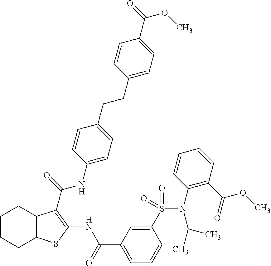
C1CCC2=C(C1)C(C(=O)NC1=CC=C(CCC3=CC=C(C(=O)OC)C=C3)C=C1)=C(NC(C1=CC=CC(S(N(C3=C(C(OC)=O)C=CC=C3)C(C)C)(=O)=O)=C1)=O)S2
